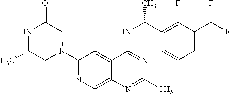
N1(C2=NC=C3C(=C2)C(NC(C2=C(F)C(C(F)F)=CC=C2)C)=NC(C)=N3)CC(=O)NC(C)C1
